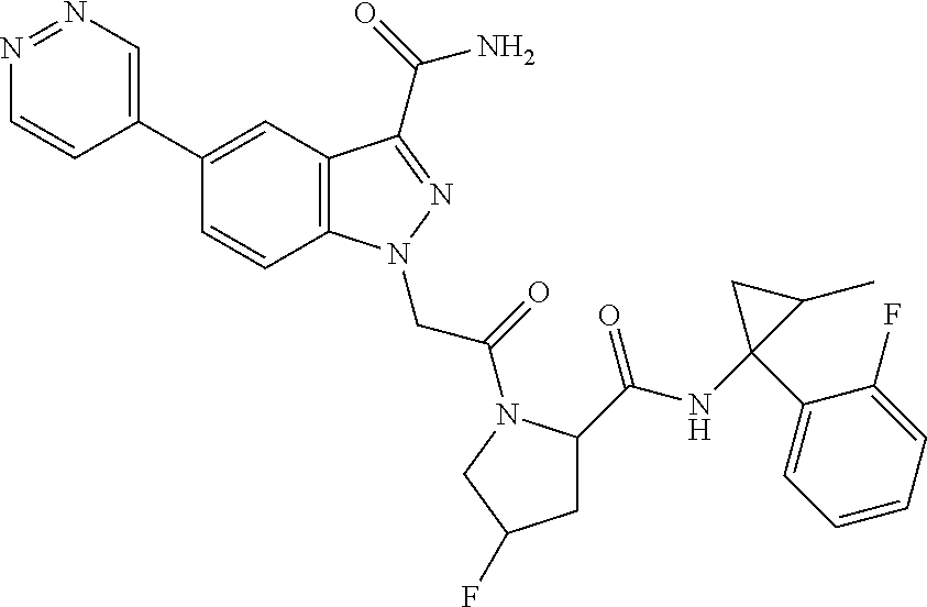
N1=NC=C(C2=CC3=C(C=C2)N(CC(=O)N2C(C(NC4(C5=CC=CC=C5F)C(C)C4)=O)CC(F)C2)N=C3C(=O)N)C=C1
